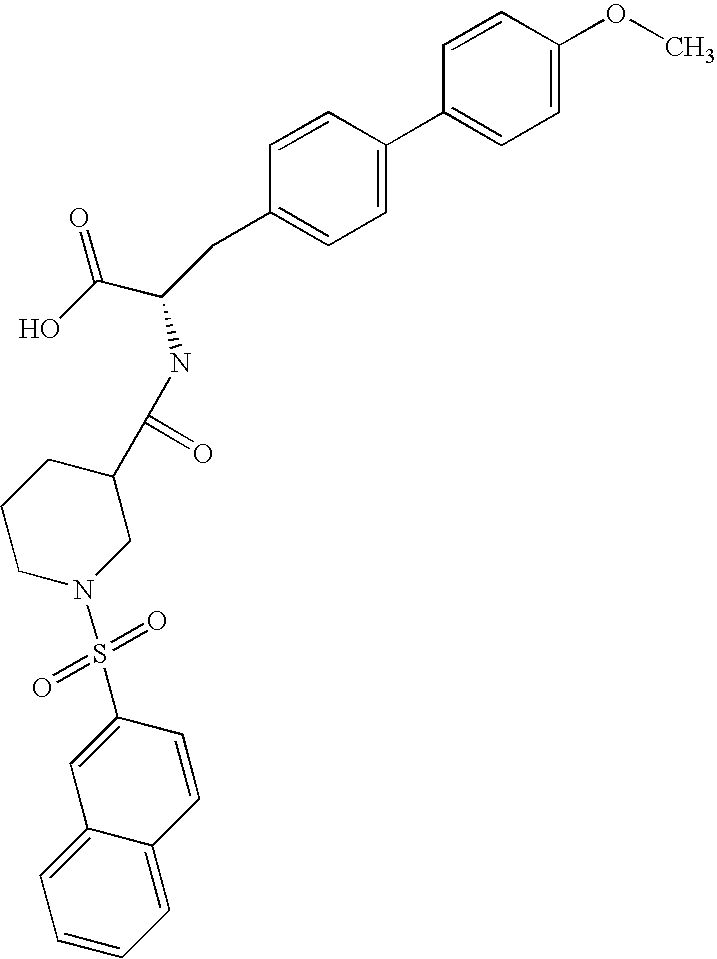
C1=CC(OC)=CC=C1C1=CC=C(CC(C(O)=O)NC(C2CCCN(S(=O)(=O)C3=CC4=CC=CC=C4C=C3)C2)=O)C=C1
